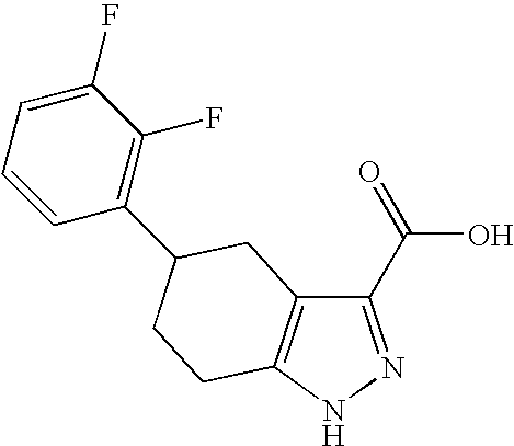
C12=C(C(C(=O)O)=NN1)CC(C1=C(F)C(F)=CC=C1)CC2
